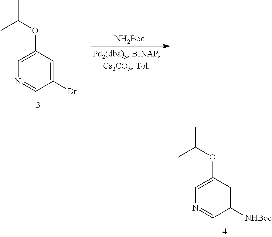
C1(Br)=CC(OC(C)C)=CN=C1.[NH2Boc].C1([NHBoc])=CC(OC(C)C)=CN=C1
